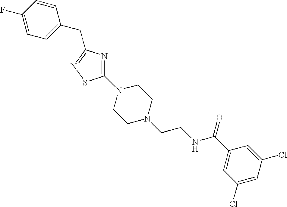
C1(F)=CC=C(CC2=NSC(N3CCN(CCNC(C4=CC(Cl)=CC(Cl)=C4)=O)CC3)=N2)C=C1
